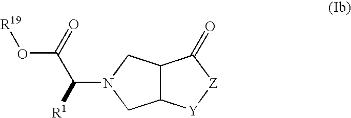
C12C([Y][Z]C1=O)CN(C(C(O[R19])=O)[R1])C2
